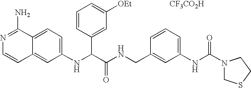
C1(NC(C(NCC2=CC(NC(N3CSCC3)=O)=CC=C2)=O)C2=CC([OEt])=CC=C2)=CC=C2C(=C1)C=CN=C2N.[CF3CO2H]
